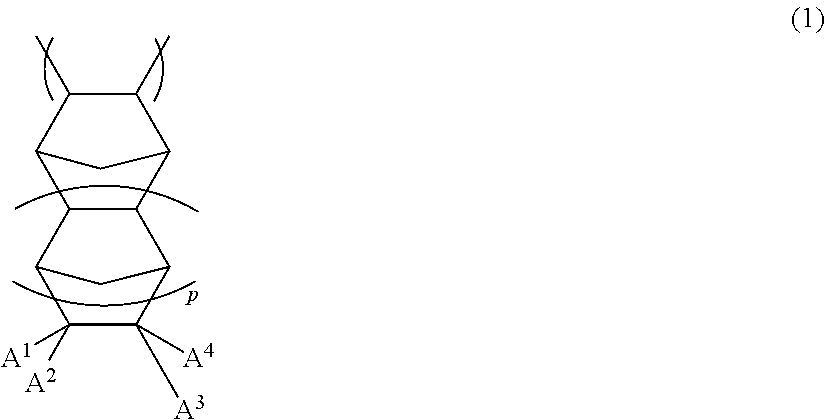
C12C(C)C(C)C(C1)C1C2C2C([A4])([A3])C([A1])([A2])C1C2
